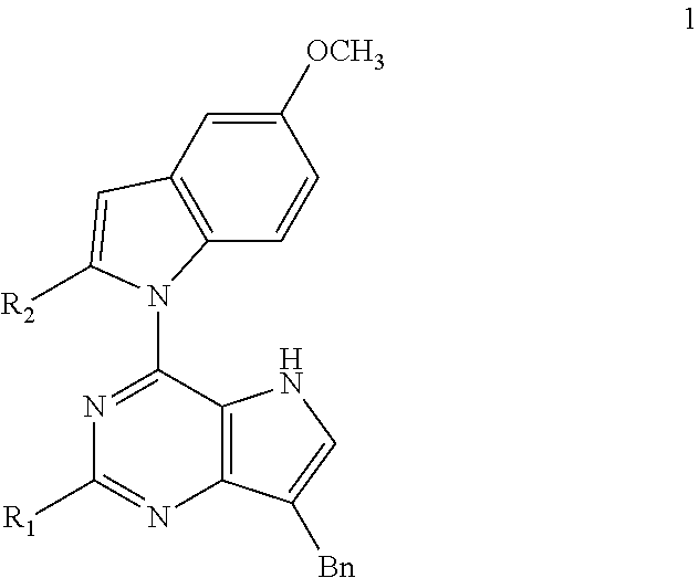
N1=C(N2C3=C(C=C([OCH3])C=C3)C=C2[R2])C2=C(N=C1[R1])C([Bn])=CN2
